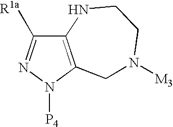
C12=C(N([P4])N=C1[R1a])CN([M3])CCN2
